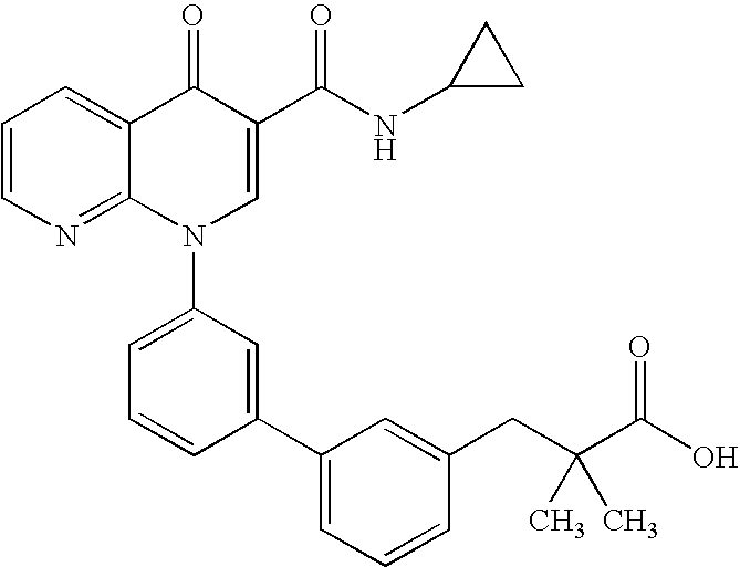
C1=CN=C2C(=C1)C(=O)C(C(NC1CC1)=O)=CN2C1=CC=CC(C2=CC=CC(CC(C(O)=O)(C)C)=C2)=C1
